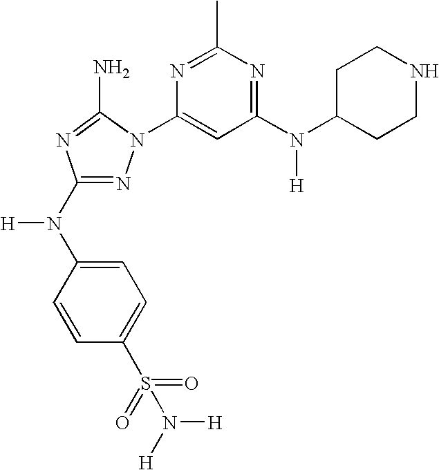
N1=C(N(C2=CC=C(S(=O)(=O)N([H])[H])C=C2)[H])N=C(N)N1C1=CC(N(C2CCNCC2)[H])=NC(C)=N1
